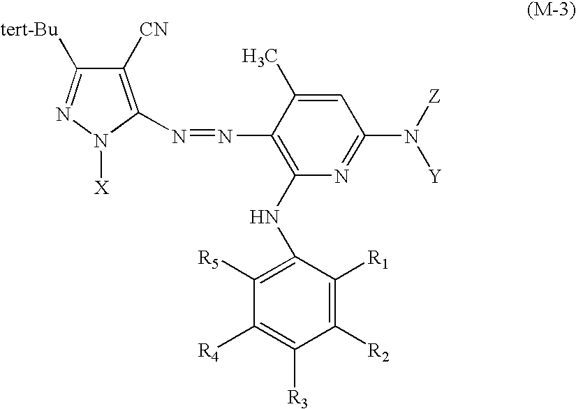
C1(NC2=C([R5])C([R4])=C([R3])C([R2])=C2[R1])=C(N=NC2=C([CN])C([tert-Bu])=NN2[X])C(C)=CC(N([Z])[Y])=N1
